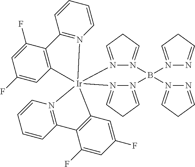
N12=CCC=N1B(N1=CCC=N1)(N1=CCC=N1)N1=CCC=N1[Ir]213(C2=C(C(F)=CC(F)=C2)C2=N1C=CC=C2)C1=C(C(F)=CC(F)=C1)C1=N3C=CC=C1
